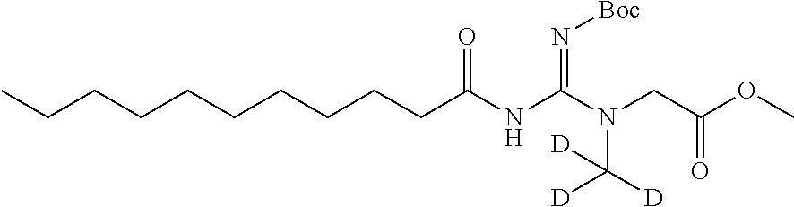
C(CCCCCCCC(NC(N(CC(OC)=O)C([D])([D])[D])=N[Boc])=O)CC
